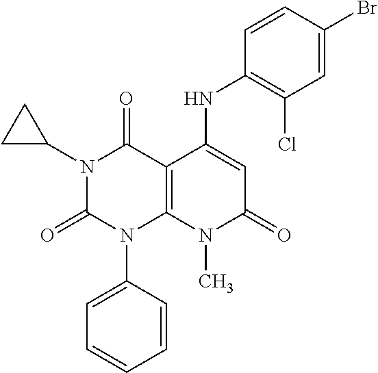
C1=CC(N2C3=C(C(=O)N(C4CC4)C2=O)C(NC2=C(Cl)C=C(Br)C=C2)=CC(=O)N3C)=CC=C1
